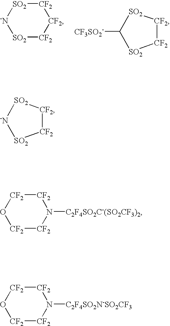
[CF2]1[SO2][-N][SO2][CF2][CF2]1.[CF3SO2-]C1[SO2][CF2][CF2][SO2]1.[-N]1[SO2][CF2][CF2][SO2]1.[CF2]1[CF2]O[CF2][CF2]N1[C2F4SO2C-(SO2CF3)2].[CF2]1[CF2]O[CF2][CF2]N1[C2F4SO2N-SO2CF3]
